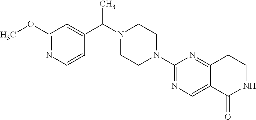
C1(OC)=NC=CC(C(N2CCN(C3=NC=C4C(=N3)CCNC4=O)CC2)C)=C1
